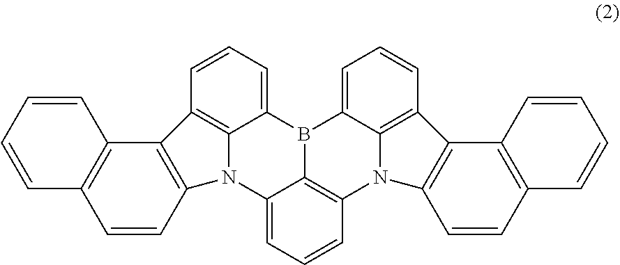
C12=C3C=CC=C1B1C4=C(N5C6=C(C=CC=C16)C1=C5C=CC5=C1C=CC=C5)C=CC=C4N2C1=C3C2=C(C=C1)C=CC=C2
